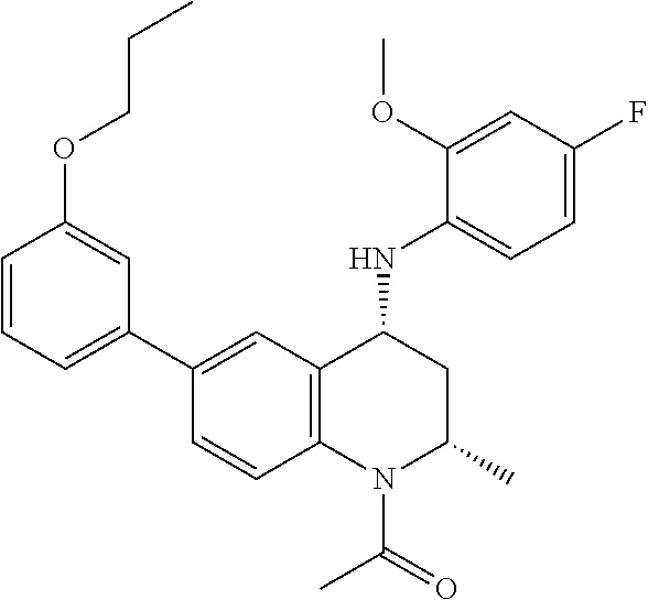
C1(NC2CC(C)N(C(C)=O)C3=C2C=C(C2=CC=CC(OCCC)=C2)C=C3)=CC=C(F)C=C1OC
